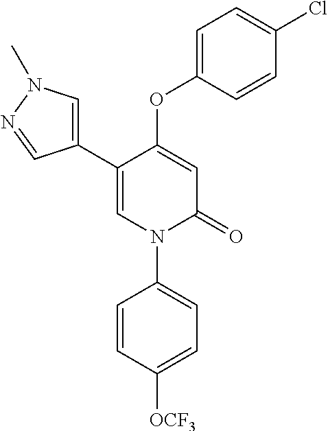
C1=C(OC2=CC=C(Cl)C=C2)C(C2=CN(C)N=C2)=CN(C2=CC=C([OCF3])C=C2)C1=O
